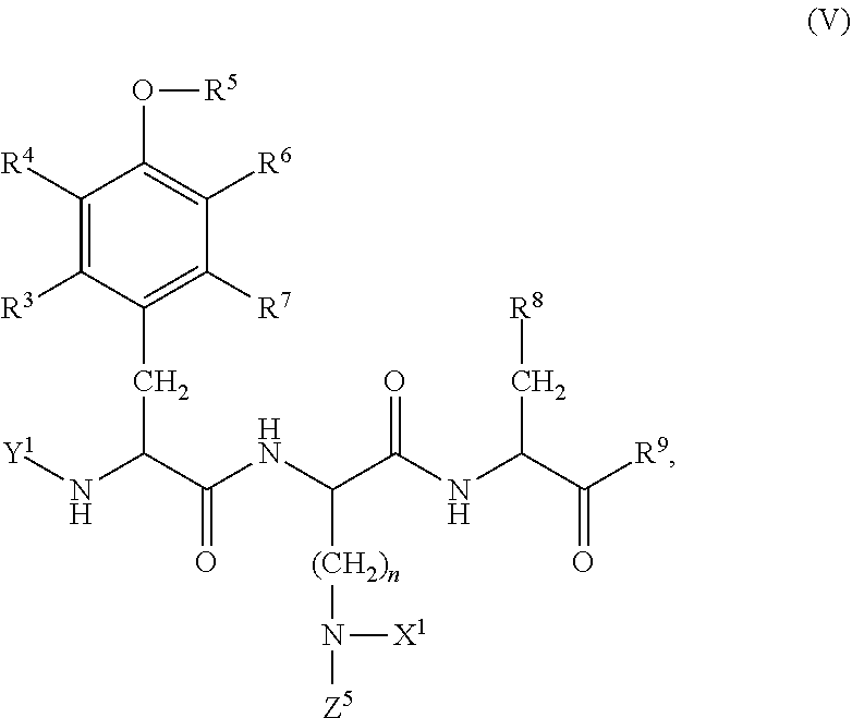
[Y1]NC(C(=O)NC(C(NC(C(=O)[R9])C[R8])=O)[(CH2)n]N([Z5])[X1])CC1=C([R7])C([R6])=C(O[R5])C([R4])=C1[R3]
